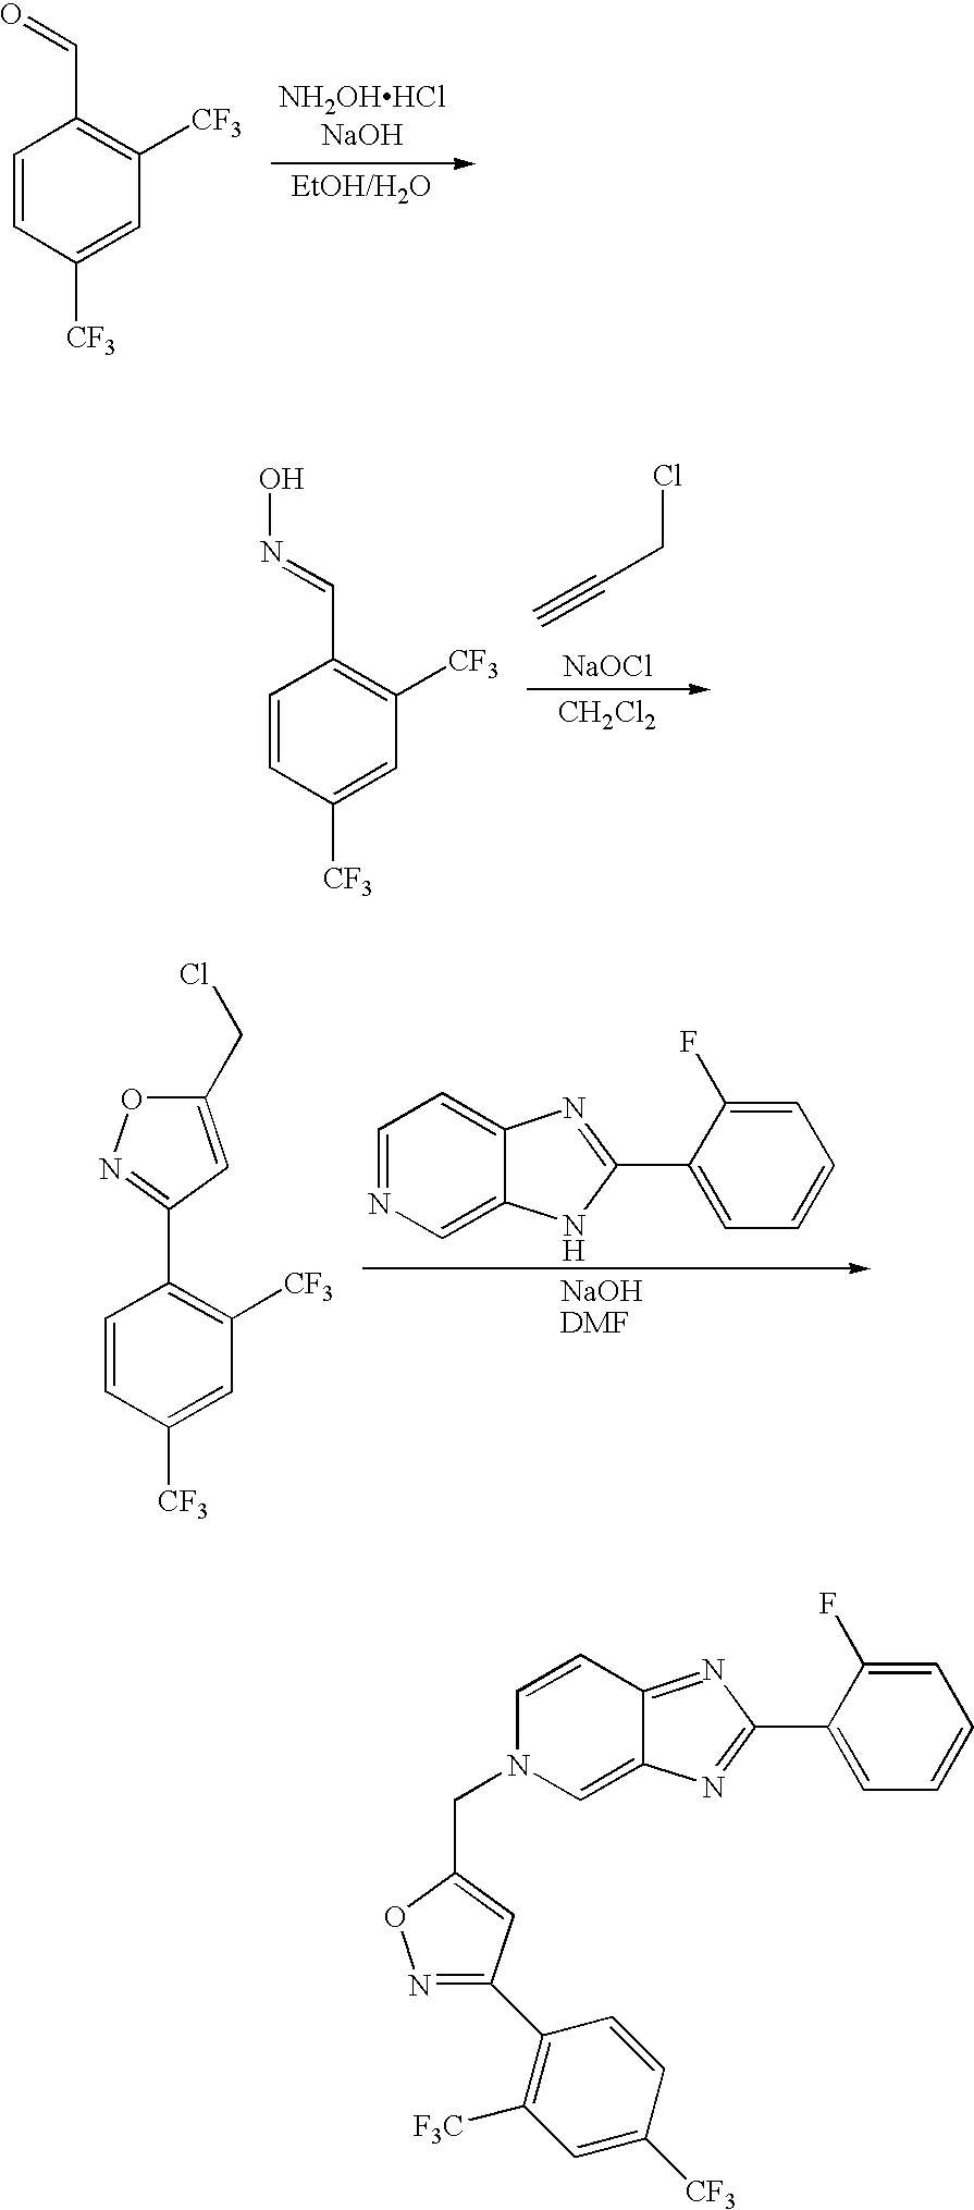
C1=CC([CF3])=CC([CF3])=C1C=O.ClCC#C.[NaOCl].[CH2Cl2].C1=CC([CF3])=CC([CF3])=C1C=NO.C1=NC=C2C(=C1)N=C(C1=CC=CC=C1F)N2.C1=CC([CF3])=CC([CF3])=C1C1=NOC(CCl)=C1.C1=CC2=NC(C3=CC=CC=C3F)=NC2=CN1CC1=CC(C2=C([F3C])C=C([CF3])C=C2)=NO1
